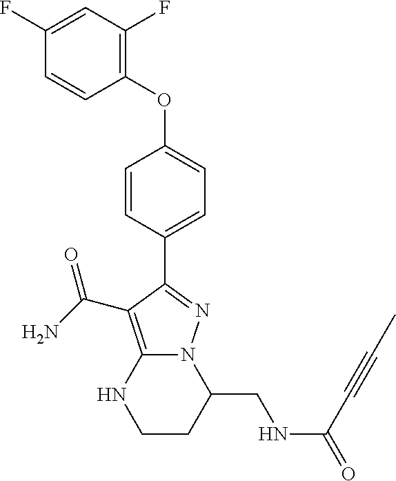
C1=CC(C2=NN3C(=C2C(=O)N)NCCC3CNC(=O)C#CC)=CC=C1OC1=C(F)C=C(F)C=C1
